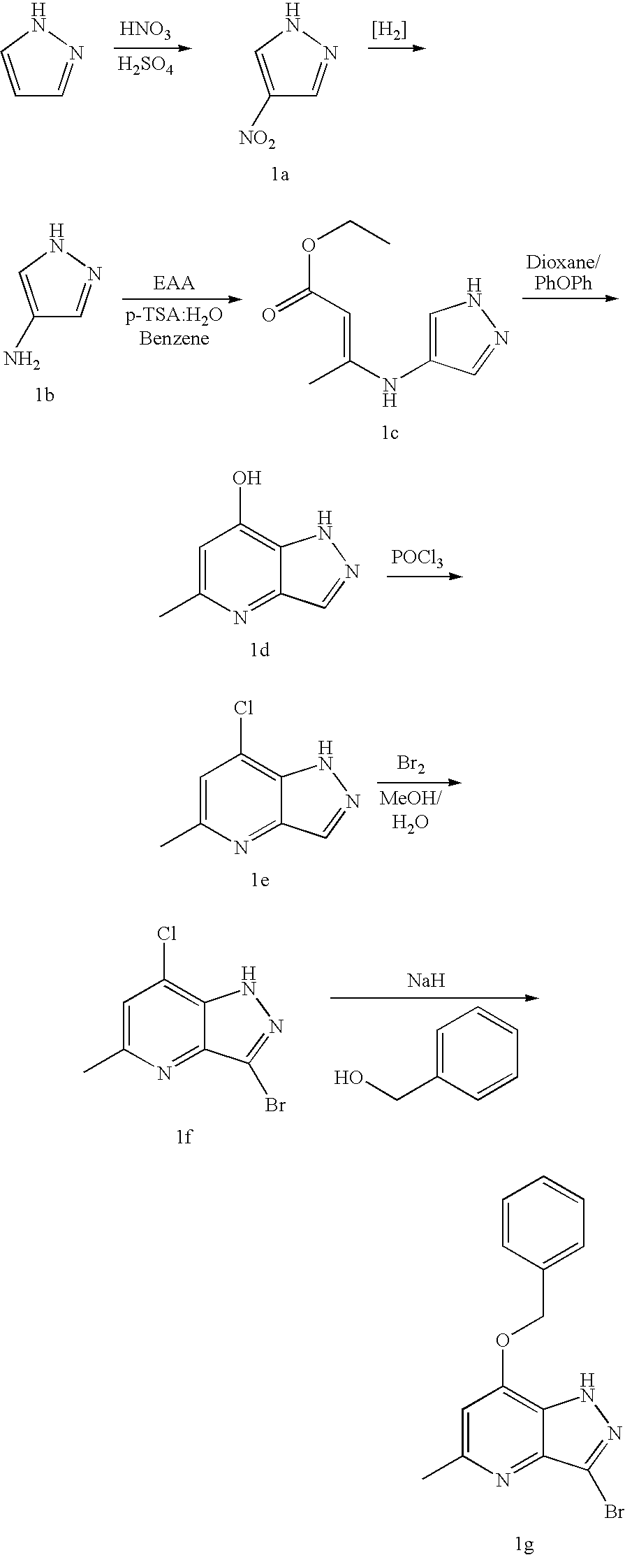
[HNO3].[H2SO4].[[H2]].C1([NO2])=CNN=C1.C1=CNN=C1.C1(N)=CNN=C1.O(C(C=C(C)NC1=CNN=C1)=O)CC.C1=C(C)N=C2C(=C1OCC1=CC=CC=C1)NN=C2Br.C1=C(C)N=C2C(=C1O)NN=C2.[POCl3].C1=C(C)N=C2C(=C1Cl)NN=C2.[Br2].C1=C(C)N=C2C(=C1Cl)NN=C2Br.C1=C(CO)C=CC=C1.[Na]
